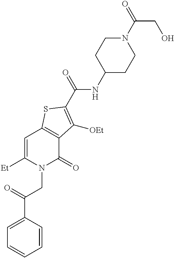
[Et]C1=CC2=C(C(=O)N1CC(C1=CC=CC=C1)=O)C([OEt])=C(C(=O)NC1CCN(C(=O)CO)CC1)S2
